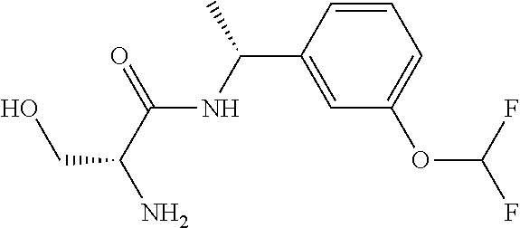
C1=CC(C(NC(C(N)CO)=O)C)=CC(OC(F)F)=C1
